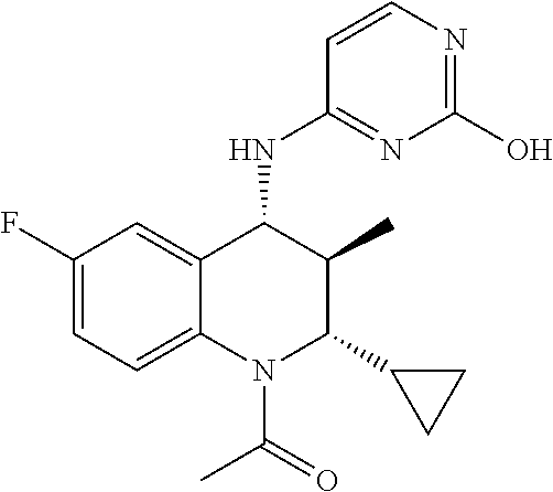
C1(F)=CC=C2C(=C1)C(NC1=NC(O)=NC=C1)C(C)C(C1CC1)N2C(C)=O
